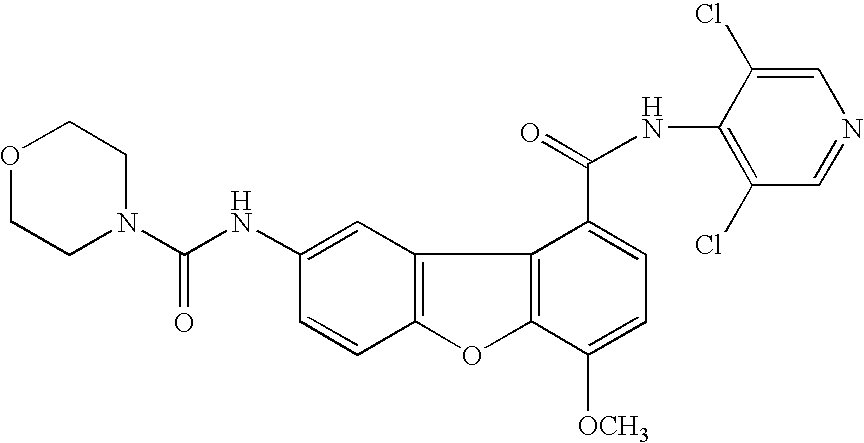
C12=C(C=C(NC(=O)N3CCOCC3)C=C1)C1=C(O2)C([OCH3])=CC=C1C(=O)NC1=C(Cl)C=NC=C1Cl
